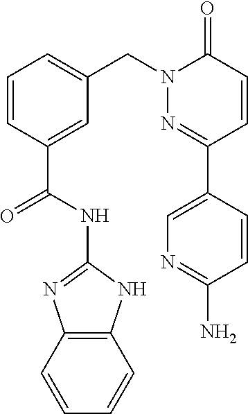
C1=C(C2=NN(CC3=CC=CC(C(NC4=NC5=C(N4)C=CC=C5)=O)=C3)C(=O)C=C2)C=CC(N)=N1
